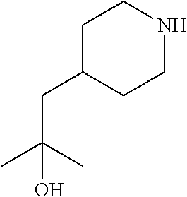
C1C(CC(C)(C)O)CCNC1
